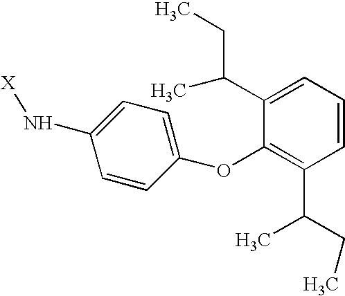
C1=CC(OC2=C(C(CC)C)C=CC=C2C(CC)C)=CC=C1N[X]
